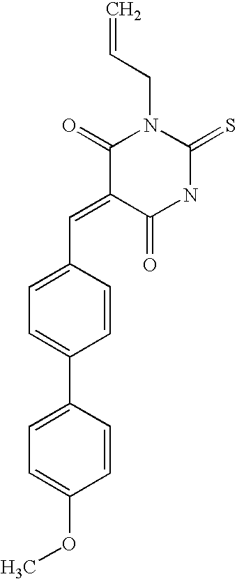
C1=C(C2=CC=C(OC)C=C2)C=CC(C=C2C(=O)NC(=S)N(CC=C)C2=O)=C1
